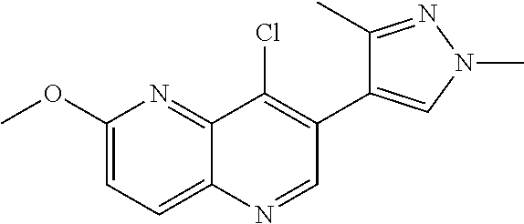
C12=NC(OC)=CC=C1N=CC(C1=CN(C)N=C1C)=C2Cl
